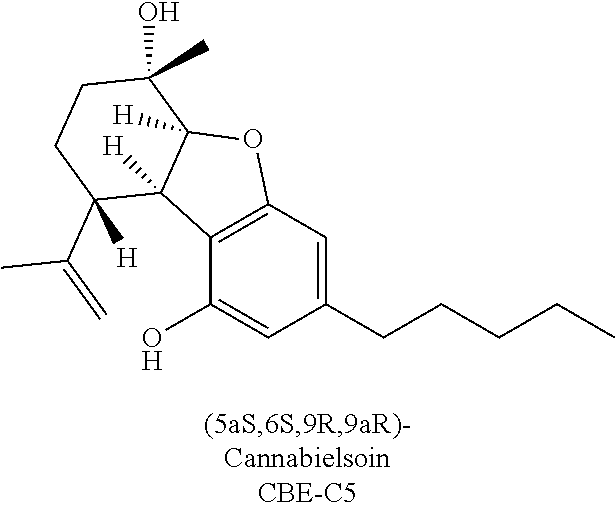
C1(O)=CC(CCCCC)=CC2=C1C1([H])C([H])(O2)C(O)(C)CCC1(C(=C)C)[H]
